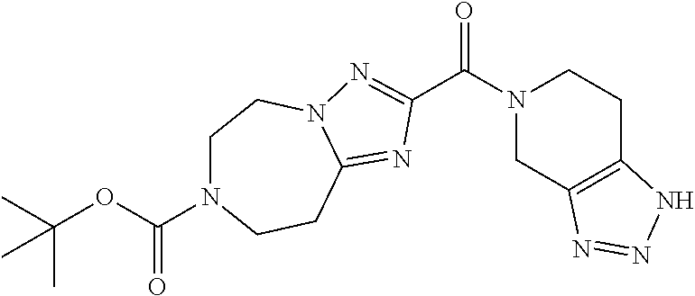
N1(C(=O)C2=NN3C(=N2)CCN(C(OC(C)(C)C)=O)CC3)CC2=C(CC1)NN=N2
